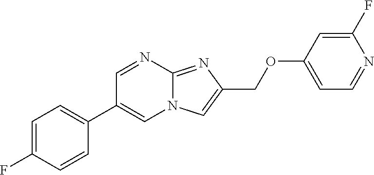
C1=C(F)C=CC(C2=CN3C(=NC(COC4=CC=NC(F)=C4)=C3)N=C2)=C1
